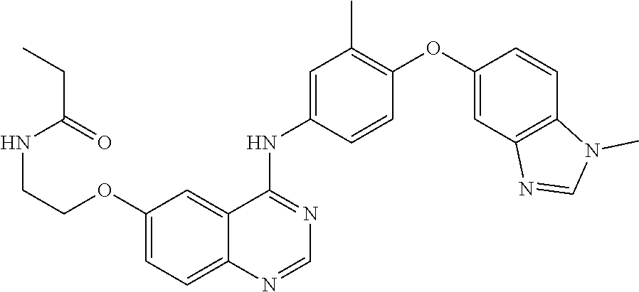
C1(OCCNC(CC)=O)=CC=C2C(=C1)C(NC1=CC(C)=C(OC3=CC4=C(C=C3)N(C)C=N4)C=C1)=NC=N2
